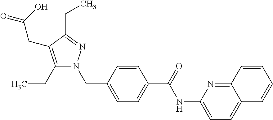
O=C(C1=CC=C(CN2C(CC)=C(CC(=O)O)C(CC)=N2)C=C1)NC1=CC=C2C(=N1)C=CC=C2
